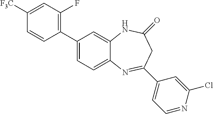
C1(C2=C(F)C=C([F3C])C=C2)=CC=C2C(=C1)NC(=O)CC(C1=CC=NC(Cl)=C1)=N2
